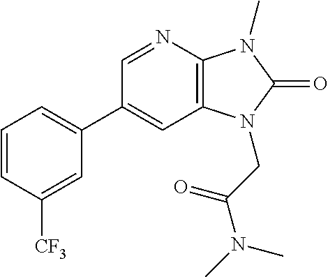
C1(C2=CC=CC([CF3])=C2)=CC2=C(N=C1)N(C)C(=O)N2CC(N(C)C)=O
